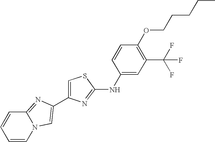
C1=CC2=NC(C3=CSC(NC4=CC(C(F)(F)F)=C(OCCCCC)C=C4)=N3)=CN2C=C1
